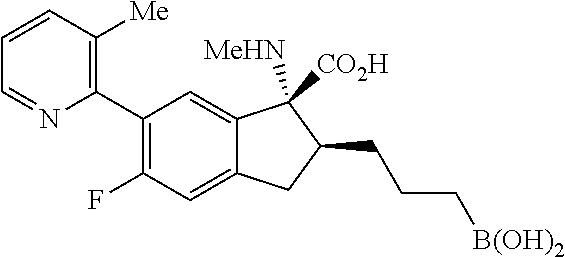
C1(C2=C([Me])C=CC=N2)=C(F)C=C2C(=C1)C([MeHN])([CO2H])C(CCC[B(OH)2])C2
